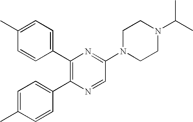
C1(C2=C(C3=CC=C(C)C=C3)N=CC(N3CCN(C(C)C)CC3)=N2)=CC=C(C)C=C1
